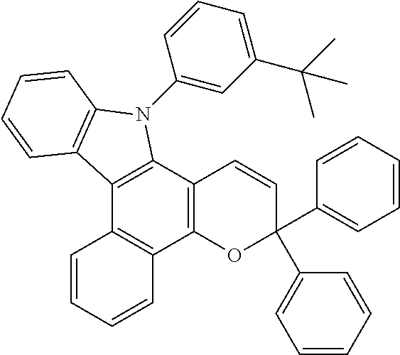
C12=C(C3=C(C4=C1C=CC=C4)OC(C1=CC=CC=C1)(C1=CC=CC=C1)C=C3)N(C1=CC(C(C)(C)C)=CC=C1)C1=C2C=CC=C1
